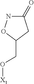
[X1]OCC1CC(=O)NO1
